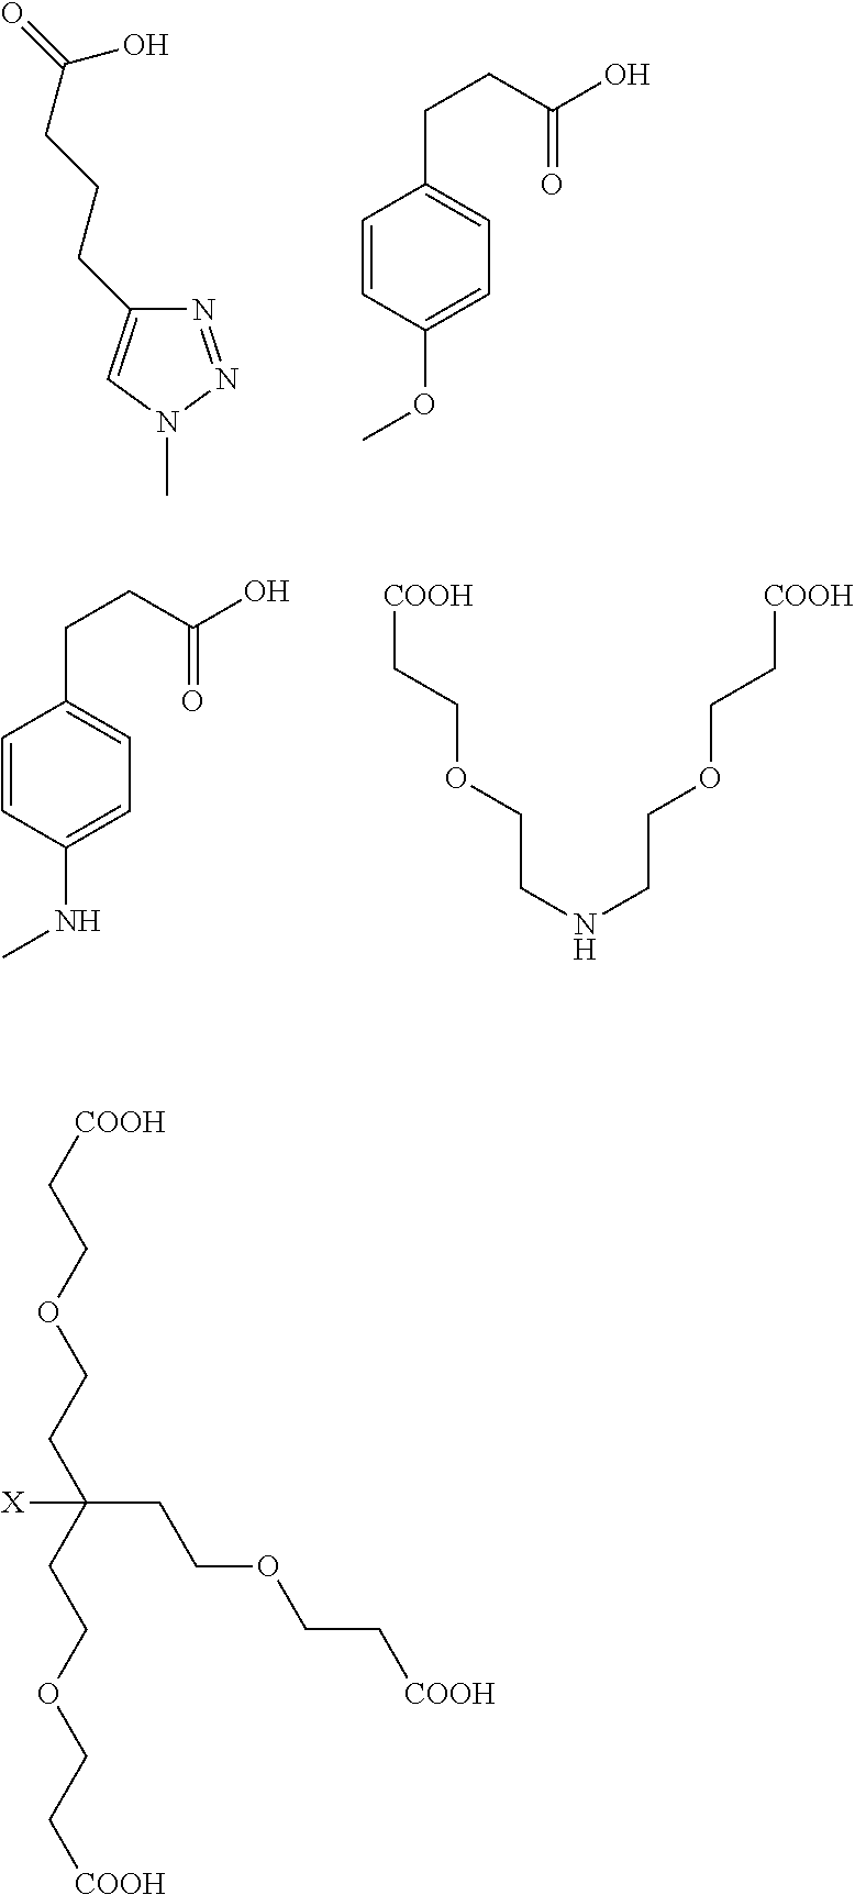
N1=NN(C)C=C1CCCC(=O)O.C1=CC(OC)=CC=C1CCC(O)=O.C1=CC(NC)=CC=C1CCC(O)=O.[COOH]CCOCCNCCOCC[COOH].[COOH]CCOCCC(CCOCC[COOH])([X])CCOCC[COOH]
